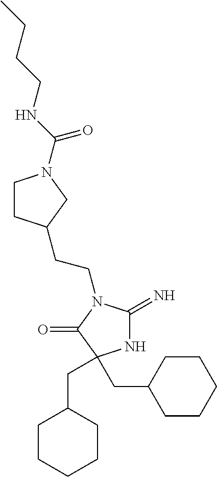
C(CN1C(=N)NC(CC2CCCCC2)(CC2CCCCC2)C1=O)C1CCN(C(NCCCC)=O)C1
